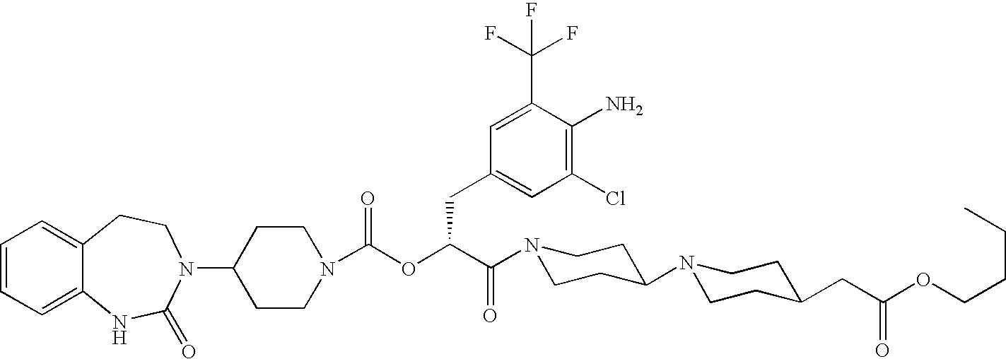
C1(N2C(=O)NC3=CC=CC=C3CC2)CCN(C(OC(C(N2CCC(N3CCC(CC(OCCCC)=O)CC3)CC2)=O)CC2=CC(Cl)=C(N)C(C(F)(F)F)=C2)=O)CC1
